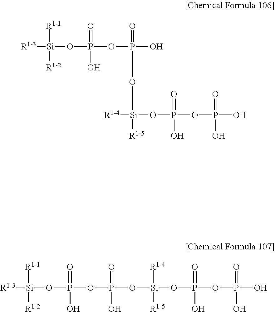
[R1-3][Si]([R1-1])([R1-2])OP(=O)(OP(O[Si]([R1-4])([R1-5])OP(=O)(O)OP(=O)(O)O)(=O)O)O.[R1-3][Si]([R1-1])([R1-2])OP(=O)(OP(=O)(O[Si]([R1-4])([R1-5])OP(=O)(O)OP(O)(=O)O)O)O
